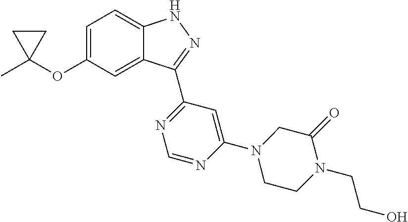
CC1(OC2=CC=C3C(=C2)C(C2=NC=NC(N4CCN(CCO)C(=O)C4)=C2)=NN3)CC1
